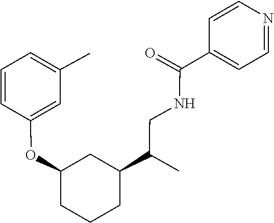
C1=C(C(NCC(C2CC(OC3=CC(C)=CC=C3)CCC2)C)=O)C=CN=C1
